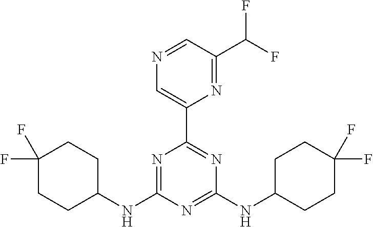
N1=C(NC2CCC(F)(F)CC2)N=C(NC2CCC(F)(F)CC2)N=C1C1=CN=CC(C(F)F)=N1
